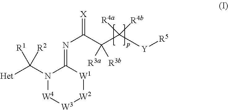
N1(C([Het])([R1])[R2])[W4][W3][W2][W1]C1=NC(=[X])C(C([Y][R5])([R4a])[R4b])([R3a])[R3b]
